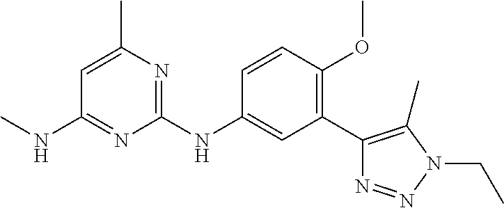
C1(C2=C(C)N(CC)N=N2)=C(OC)C=CC(NC2=NC(C)=CC(NC)=N2)=C1
